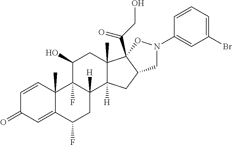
C1=CC2(C)C(=CC1=O)C(F)CC1([H])C2(F)C(O)CC2(C)C1([H])CC1C2(C(CO)=O)ON(C2=CC(Br)=CC=C2)C1
